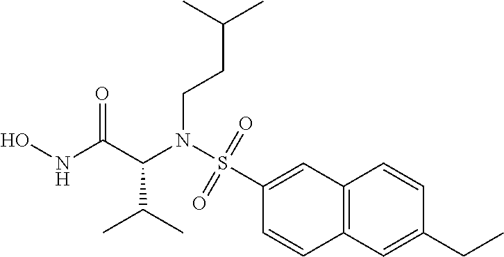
N(C(C(NO)=O)C(C)C)(S(C1=CC2=C(C=C1)C=C(CC)C=C2)(=O)=O)CCC(C)C
